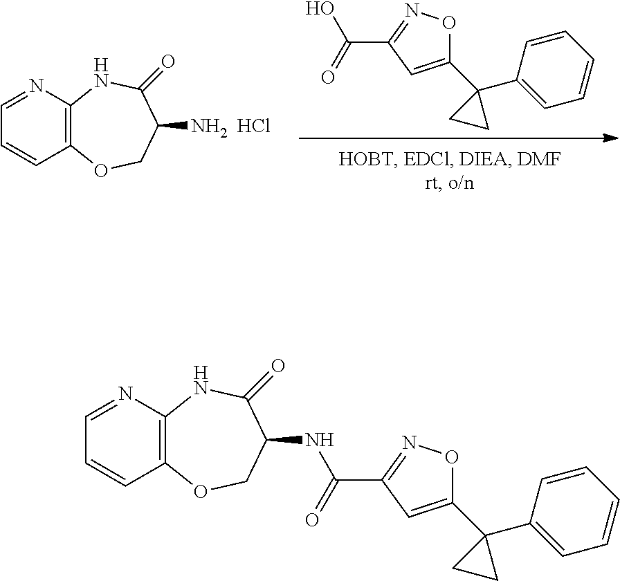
C1=NC2=C(C=C1)OCC(N)C(=O)N2.Cl.C(O)(=O)C1=NOC(C2(C3=CC=CC=C3)CC2)=C1.C1=NC2=C(C=C1)OCC(NC(C1=NOC(C3(C4=CC=CC=C4)CC3)=C1)=O)C(=O)N2
